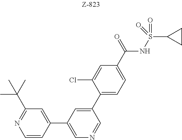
C1=CC(C2=CN=CC(C3=CC=C(C(=O)NS(C4CC4)(=O)=O)C=C3Cl)=C2)=CC(C(C)(C)C)=N1
